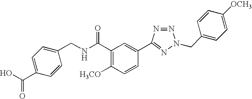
O=C(C1=C([H3CO])C=CC(C2=NN(CC3=CC=C([OCH3])C=C3)N=N2)=C1)NCC1=CC=C(C(O)=O)C=C1
